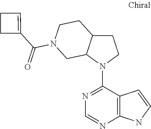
N1=CN=C(N2CCC3C2CN(C(C2=CCC2)=O)CC3)C2=C1NC=C2
